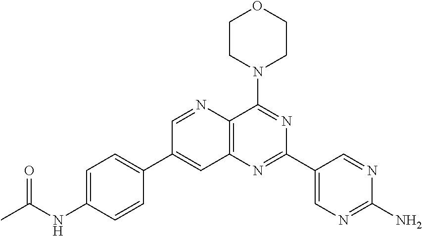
C1=C(NC(C)=O)C=CC(C2=CC3=C(N=C2)C(N2CCOCC2)=NC(C2=CN=C(N)N=C2)=N3)=C1
